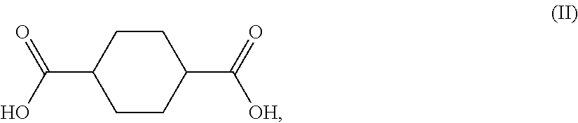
C1CC(C(O)=O)CCC1C(=O)[OH]
